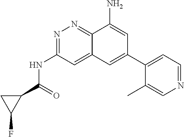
N1=C(NC(=O)C2CC2F)C=C2C(=N1)C(N)=CC(C1=CC=NC=C1C)=C2
